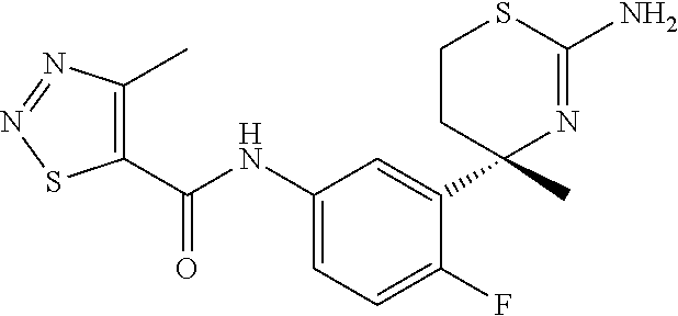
C1(C(NC2=CC=C(F)C(C3(C)N=C(N)SCC3)=C2)=O)=C(C)N=NS1
